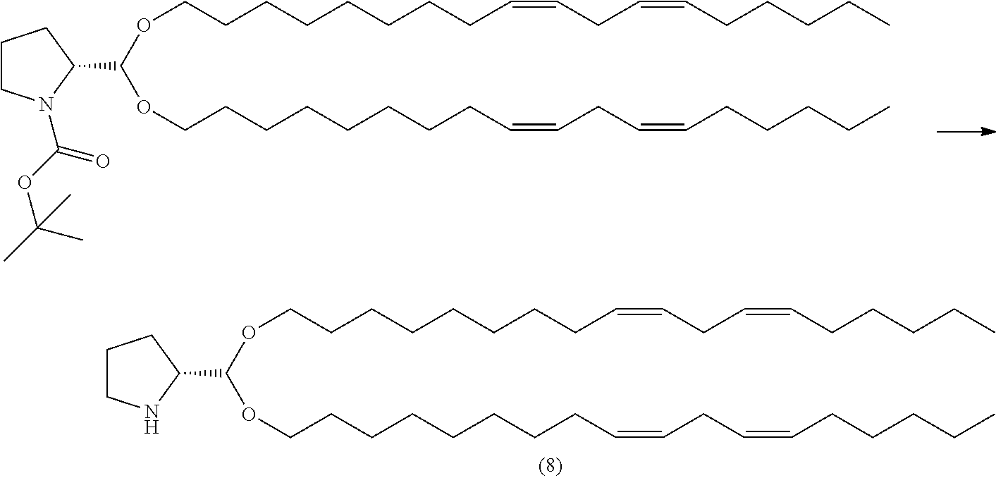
C1CN(C(OC(C)(C)C)=O)C(C(OCCCCCCCCC=CCC=CCCCCC)OCCCCCCCCC=CCC=CCCCCC)C1.C1CNC(C(OCCCCCCCCC=CCC=CCCCCC)OCCCCCCCCC=CCC=CCCCCC)C1
